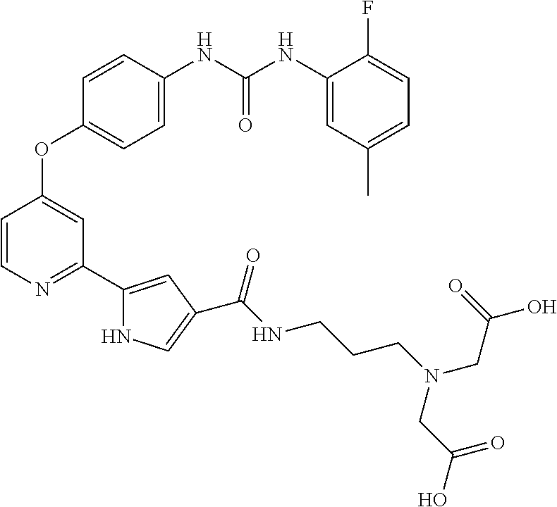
C(=O)(NC1=CC=C(OC2=CC(C3=CC(C(NCCCN(CC(O)=O)CC(O)=O)=O)=CN3)=NC=C2)C=C1)NC1=CC(C)=CC=C1F
